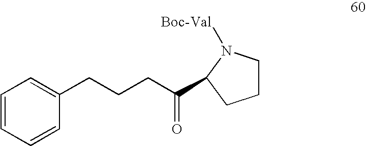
C1=CC=CC(CCCC(C2N([Boc-Val])CCC2)=O)=C1
